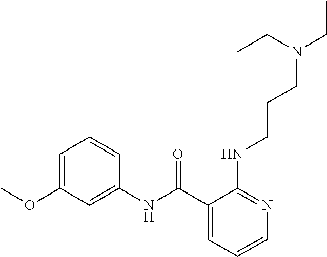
C1=CC=C(C(NC2=CC(OC)=CC=C2)=O)C(NCCCN(CC)CC)=N1
